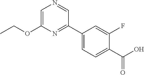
C1=C(OCC)N=C(C2=CC=C(C(O)=O)C(F)=C2)C=N1
